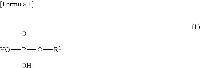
O=P(O)(O[R1])O
